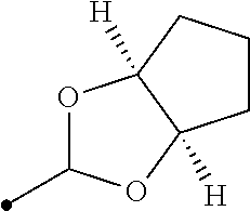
CC1OC2([H])C([H])(O1)CCC2
